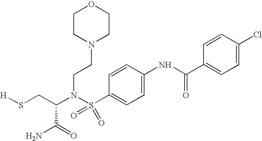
N(C(CS[H])C(=O)N)(S(=O)(=O)C1=CC=C(NC(C2=CC=C(Cl)C=C2)=O)C=C1)CCN1CCOCC1
